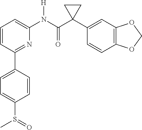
C1=CC(C2=CC=C(S(=O)C)C=C2)=NC(N(C(C2(C3=CC4=C(C=C3)OCO4)CC2)=O)[H])=C1
